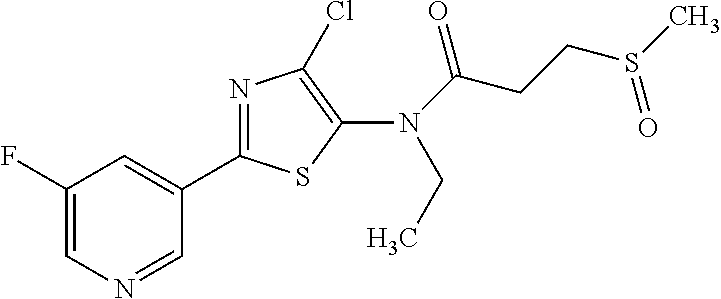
C1=C(F)C=C(C2=NC(Cl)=C(N(C(CCS(C)=O)=O)CC)S2)C=N1
